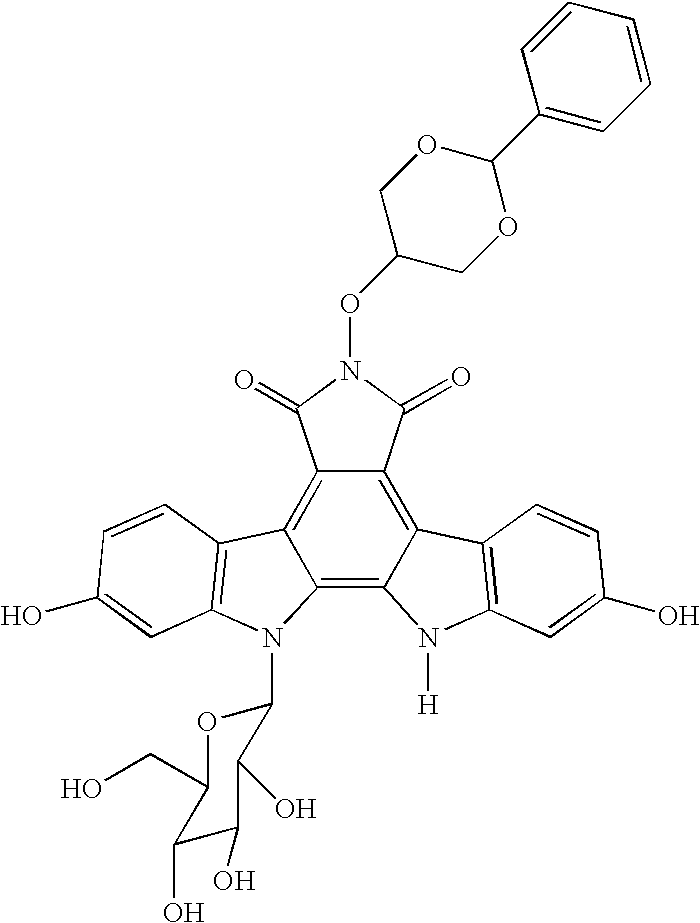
C12=C3C(=C4C(=C1C(=O)N(OC1COC(C5=CC=CC=C5)OC1)C2=O)C1=C(N4[H])C=C(O)C=C1)N(C1OC(CO)C(O)C(O)C1O)C1=C3C=CC(O)=C1
